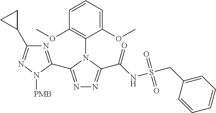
N1=C(C2=NC(C3CC3)=NN2[PMB])N(C2=C(OC)C=CC=C2OC)C(C(NS(CC2=CC=CC=C2)(=O)=O)=O)=N1
